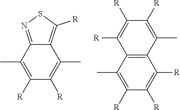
C12=C(C([R])=C([R])C([R])=C1C)C(C)=C([R])C([R])=C2[R].C12=NSC([R])=C1C(C)=C([R])C([R])=C2C
